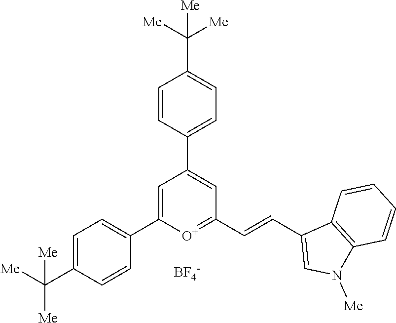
[BF4-].C1=C(C2=CC=C(C([Me])([Me])[Me])C=C2)[O+]=C(C=CC2=CN([Me])C3=C2C=CC=C3)C=C1C1=CC=C(C([Me])([Me])[Me])C=C1
